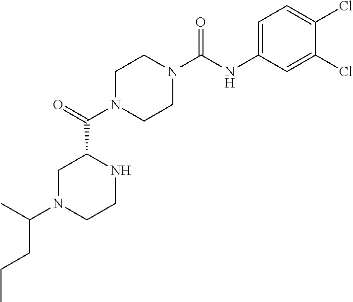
C1N(C(C2CN(C(CCC)C)CCN2)=O)CCN(C(NC2=CC=C(Cl)C(Cl)=C2)=O)C1
